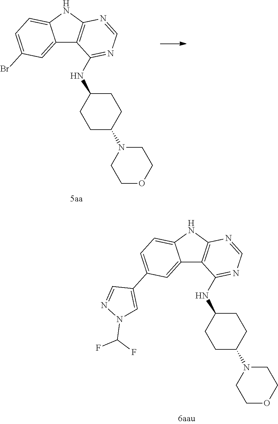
C12=CC(Br)=CC=C1NC1=C2C(NC2CCC(N3CCOCC3)CC2)=NC=N1.C12=CC(C3=CN(C(F)F)N=C3)=CC=C1NC1=C2C(NC2CCC(N3CCOCC3)CC2)=NC=N1
